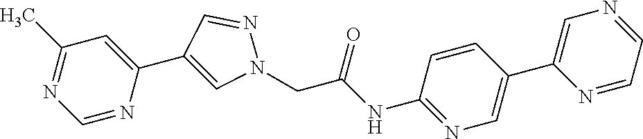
C1=NC(C2=CN(CC(NC3=NC=C(C4=CN=CC=N4)C=C3)=O)N=C2)=CC(C)=N1
